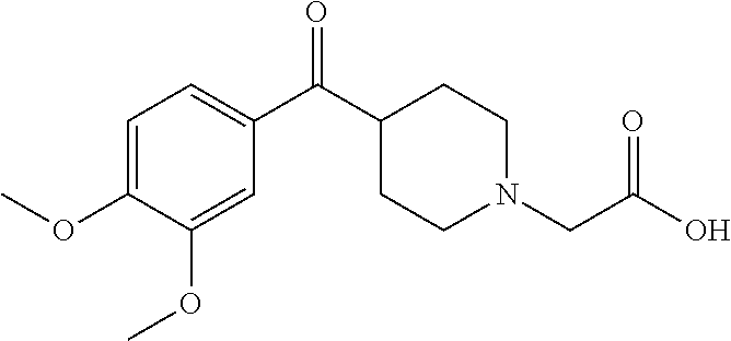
C1=C(OC)C(OC)=CC(C(C2CCN(CC(O)=O)CC2)=O)=C1
